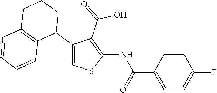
C1=CC(C(=O)NC2=C(C(=O)O)C(C3CCCC4=C3C=CC=C4)=CS2)=CC=C1F
